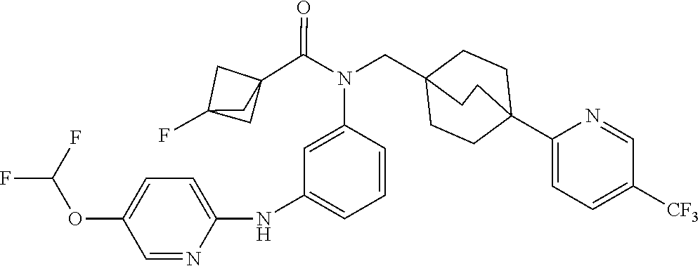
N(C(C12CC(F)(C1)C2)=O)(C1=CC(NC2=CC=C(OC(F)F)C=N2)=CC=C1)CC12CCC(C3=CC=C([CF3])C=N3)(CC1)CC2
